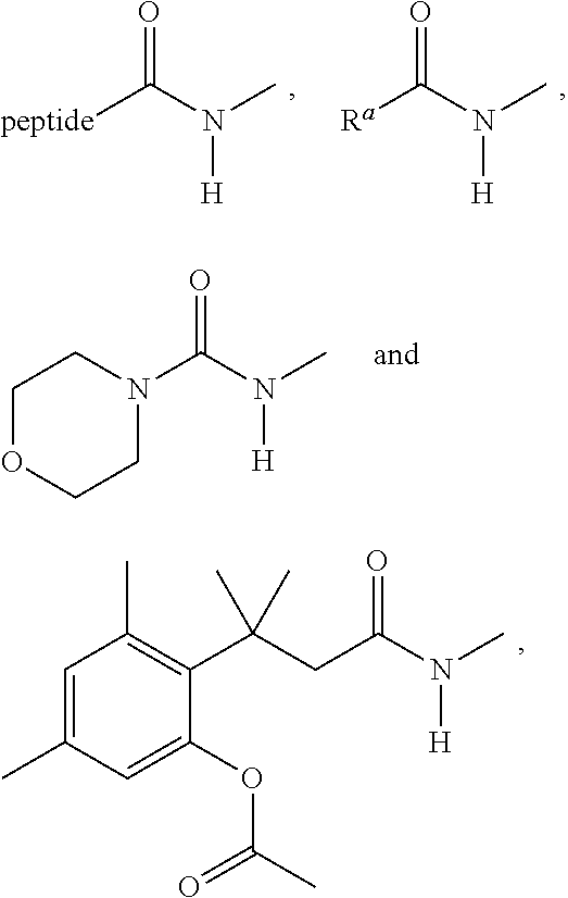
[peptide]C(N(C)[H])=O.[Ra]C(N(C)[H])=O.N1(C(N(C)[H])=O)CCOCC1.C1=C(C)C=C(OC(C)=O)C(C(CC(N(C)[H])=O)(C)C)=C1C
